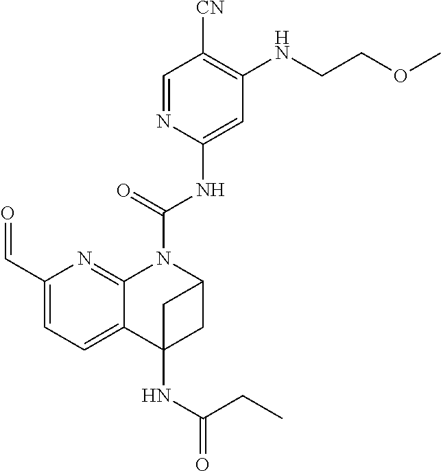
C(NC1=CC(NCCOC)=C([CN])C=N1)(=O)N1C2=NC(C=O)=CC=C2C2(NC(CC)=O)CC1C2
